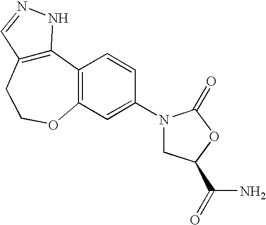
C12=C(CCOC3=C1C=CC(N1CC(C(N)=O)OC1=O)=C3)C=NN2
